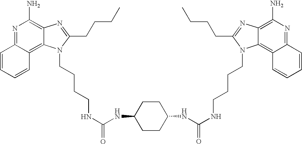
C1=CC=CC2=C3C(=C(N)N=C12)N=C(CCCC)N3CCCCNC(NC1CCC(NC(NCCCCN2C3=C4C=CC=CC4=NC(N)=C3N=C2CCCC)=O)CC1)=O
